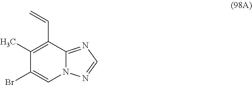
C12=NC=NN1C=C(Br)C(C)=C2C=C
